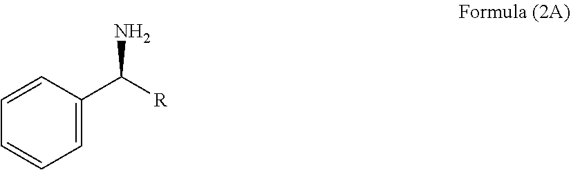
C1=C(C([R])N)C=CC=C1
